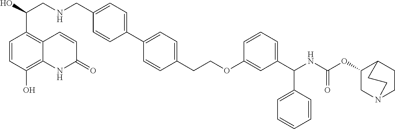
OC(CNCC1=CC=C(C2=CC=C(CCOC3=CC(C(NC(OC4CN5CCC4CC5)=O)C4=CC=CC=C4)=CC=C3)C=C2)C=C1)C1=C2C(=C(O)C=C1)NC(=O)C=C2
